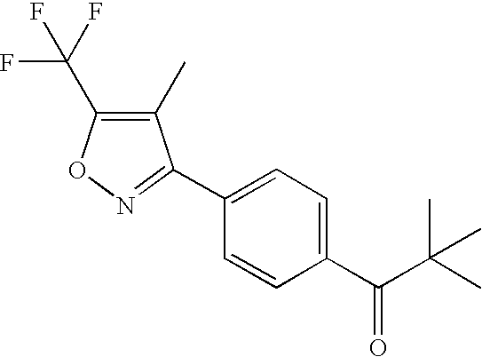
C1(C)=C(C(F)(F)F)ON=C1C1=CC=C(C(=O)C(C)(C)C)C=C1
